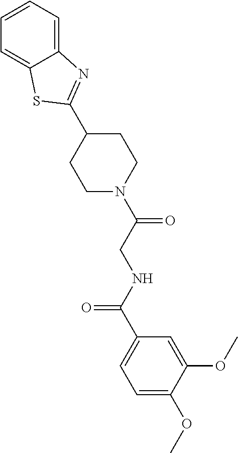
C1(C2=NC3=CC=CC=C3S2)CCN(C(CNC(=O)C2=CC=C(OC)C(OC)=C2)=O)CC1
